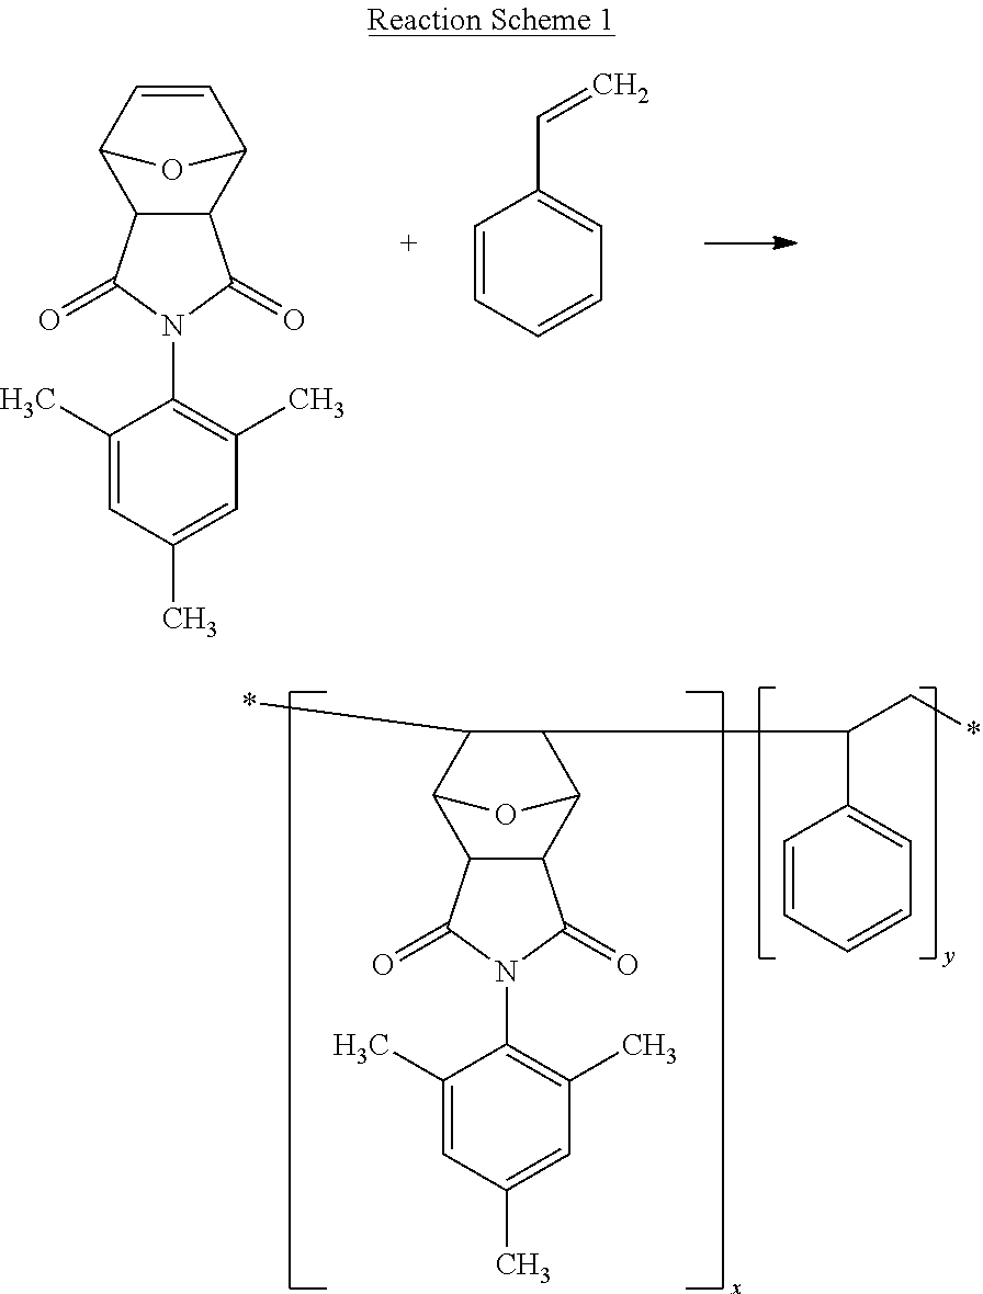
C1(C)=CC(C)=CC(C)=C1N1C(=O)C2C(C3C=CC2O3)C1=O.C1=CC=CC=C1C=C.C1(C)=CC(C)=CC(C)=C1N1C(=O)C2C(C3C(C(C4=CC=CC=C4)C*)C(*)C2O3)C1=O
